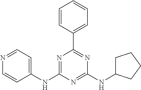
N1=C(NC2=CC=NC=C2)N=C(NC2CCCC2)N=C1C1=CC=CC=C1
